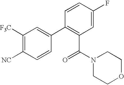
C1([F3C])=C([NC])C=CC(C2=C(C(N3CCOCC3)=O)C=C(F)C=C2)=C1
